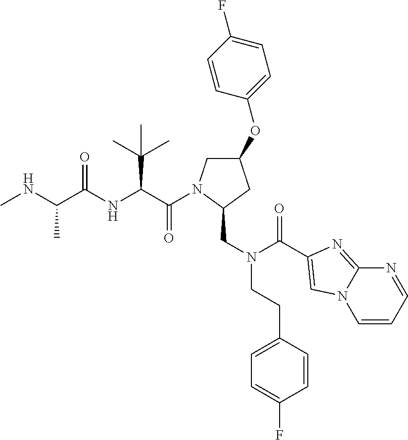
C(=O)(C(C(C)(C)C)NC(=O)C(C)NC)N1CC(OC2=CC=C(F)C=C2)CC1CN(CCC1=CC=C(F)C=C1)C(=O)C1=CN2C=CC=NC2=N1
